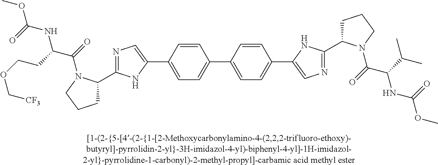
C1(C2=CN=C(C3CCCN3C(C(NC(OC)=O)CCOC[CF3])=O)N2)=CC=C(C2=CC=C(C3=CN=C(C4CCCN4C(C(NC(OC)=O)C(C)C)=O)N3)C=C2)C=C1
